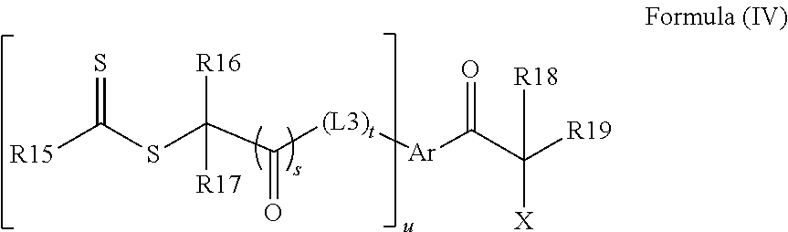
[R15]C(SC(C([(L3)t][Ar]C(C([X])([R19])[R18])=O)=O)([R16])[R17])=S
